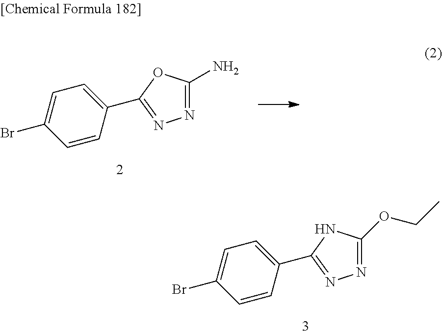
N1=C(N)OC(C2=CC=C(Br)C=C2)=N1.N1=C(OCC)NC(C2=CC=C(Br)C=C2)=N1
